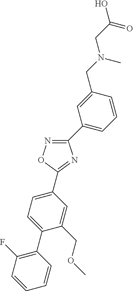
C1(C2=CC=CC(CN(CC(O)=O)C)=C2)=NOC(C2=CC=C(C3=C(F)C=CC=C3)C(COC)=C2)=N1
